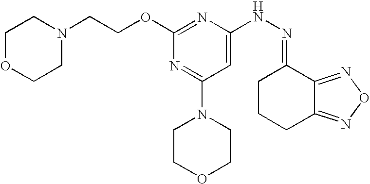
N1(CCOC2=NC(NN=C3CCCC4=NON=C34)=CC(N3CCOCC3)=N2)CCOCC1
